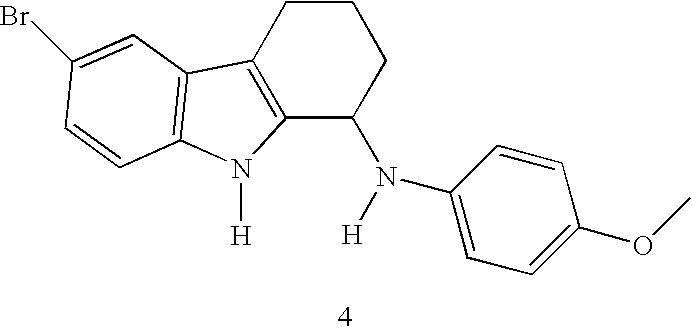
C12=C(CCCC1N([H])C1=CC=C(OC)C=C1)C1=C(N2[H])C=CC(Br)=C1
